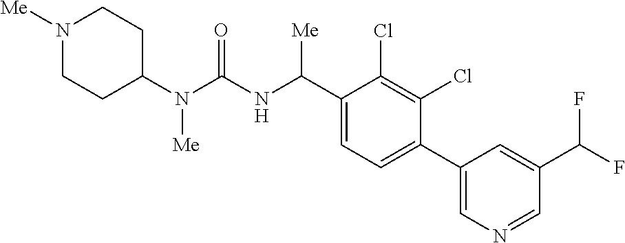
C1(N(C(NC(C2=CC=C(C3=CN=CC(C(F)F)=C3)C(Cl)=C2Cl)[Me])=O)[Me])CCN([Me])CC1
